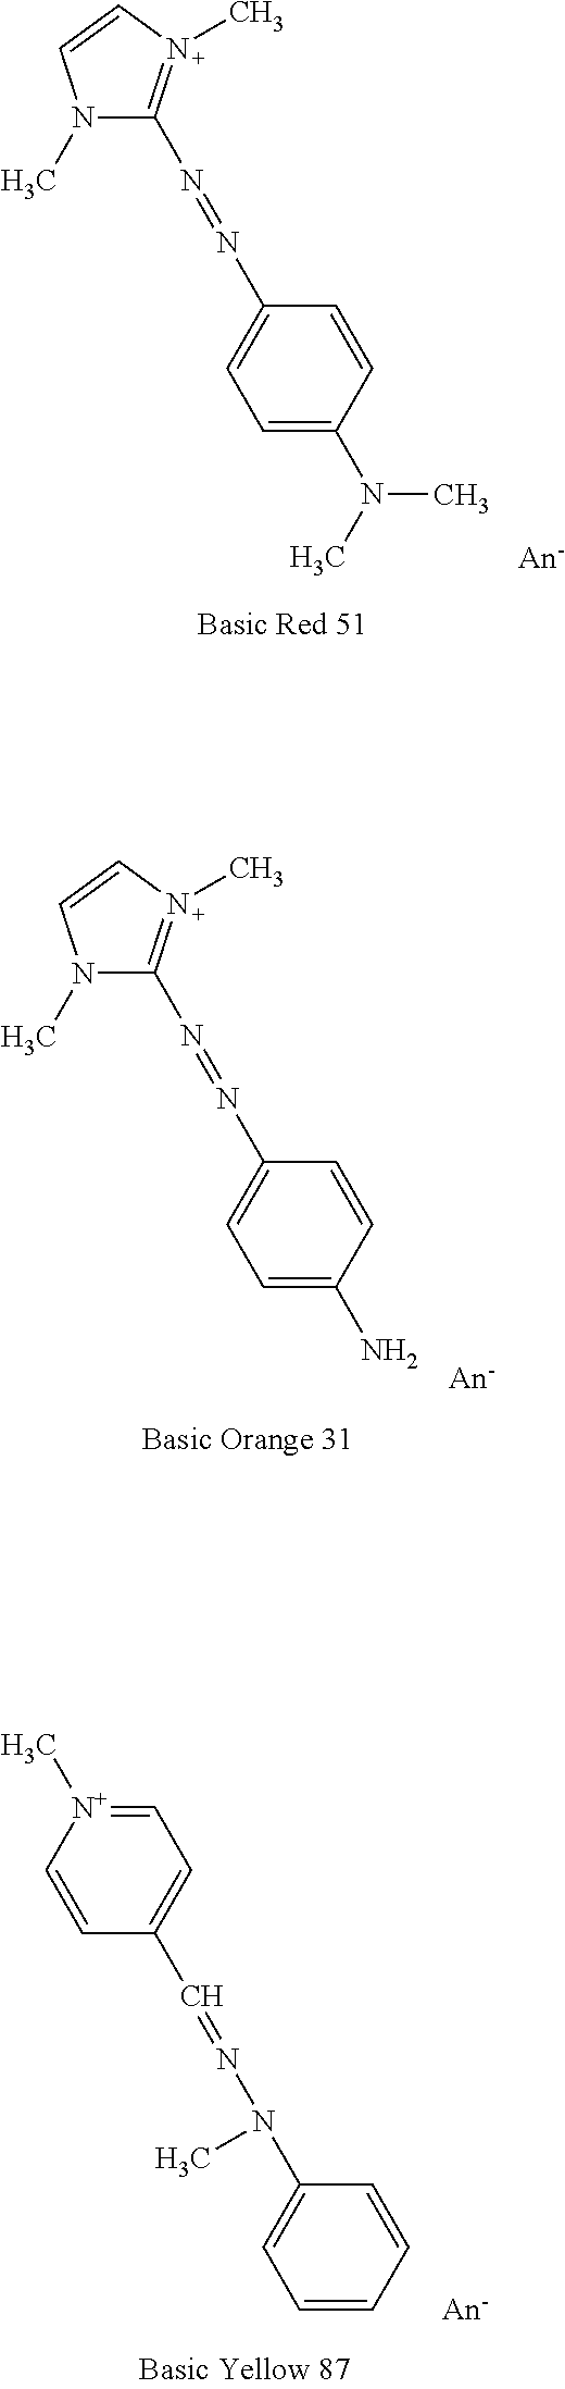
C1=C(N(C)C)C=CC(N=NC2=N(C)C=CN2C)=C1.C1=C(N)C=CC(N=NC2=N(C)C=CN2C)=C1.C1=CC=CC(N(N=CC2=CC=[N+](C)C=C2)C)=C1
